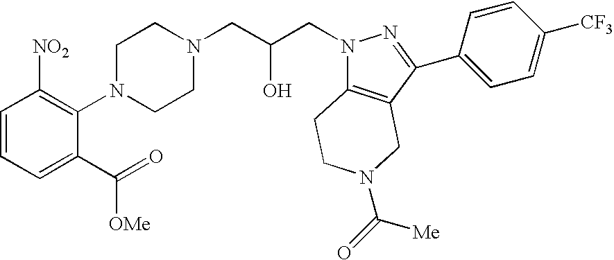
C1=CC=C(C([OMe])=O)C(N2CCN(CC(CN3C4=C(C(C5=CC=C([CF3])C=C5)=N3)CN(C([Me])=O)CC4)O)CC2)=C1[NO2]
